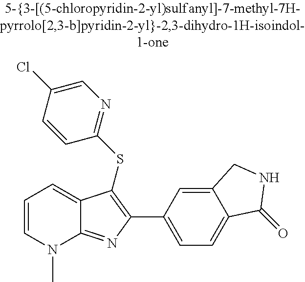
C1(C2=C(SC3=NC=C(Cl)C=C3)C3=CC=CN(C)C3=N2)=CC=C2C(=C1)CNC2=O
